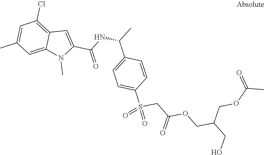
C1=C(C(NC(C)C2=CC=C(S(CC(OCC(CO)COC(C)=O)=O)(=O)=O)C=C2)=O)N(C)C2=CC(C)=CC(Cl)=C12
